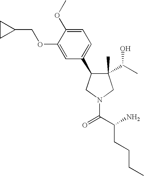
C1(C)(C(C)O)C(C2=CC=C(OC)C(OCC3CC3)=C2)CN(C(C(N)CCCC)=O)C1
